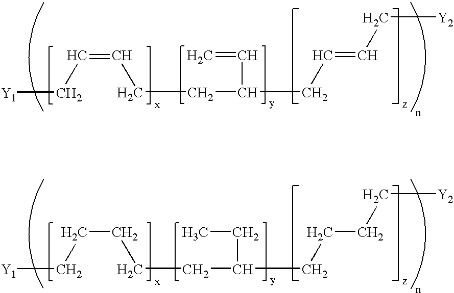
C(C=CCCC(C=C)CC=CC[Y2])[Y1].C(CCCCC(CC)CCCC[Y2])[Y1]
